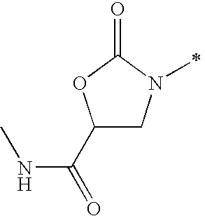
C1(C(=O)NC)CN(C)C(=O)O1
